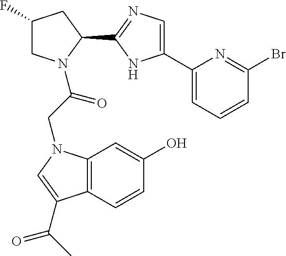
C1C(F)CC(C2=NC=C(C3=CC=CC(Br)=N3)N2)N1C(CN1C2=C(C(C(=O)C)=C1)C=CC(O)=C2)=O
